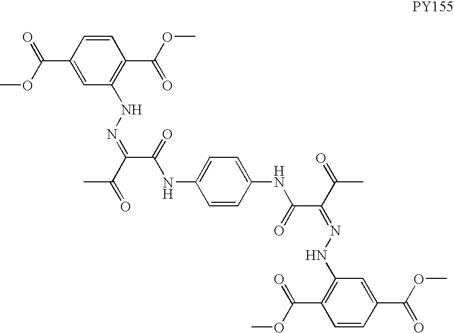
C1=CC(C(=O)OC)=CC(NN=C(C(NC2=CC=C(NC(C(C(C)=O)=NNC3=C(C(OC)=O)C=CC(C(OC)=O)=C3)=O)C=C2)=O)C(C)=O)=C1C(OC)=O
